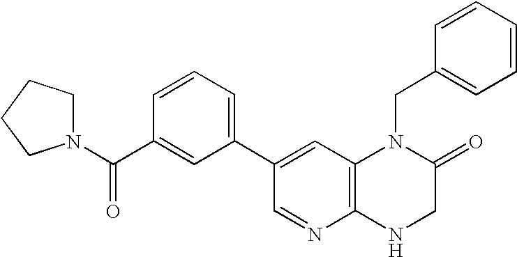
C1=C(C2=CC3=C(N=C2)NCC(=O)N3CC2=CC=CC=C2)C=C(C(=O)N2CCCC2)C=C1
